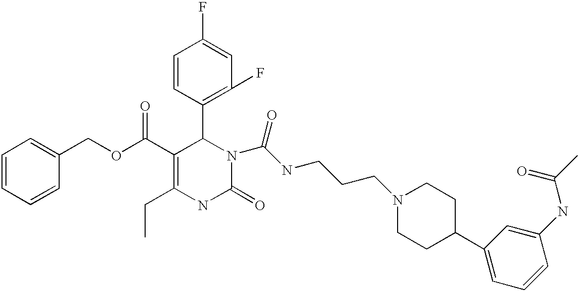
C1=CC=CC(COC(C2=C(CC)NC(=O)N(C(NCCCN3CCC(C4=CC=CC(NC(C)=O)=C4)CC3)=O)C2C2=C(F)C=C(F)C=C2)=O)=C1
